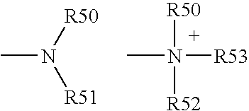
CN([R53])([R50])[R52].CN([R50])[R51]
